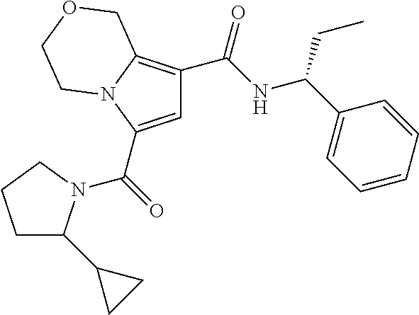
C1=C(C(=O)N2C(C3CC3)CCC2)N2C(=C1C(NC(C1=CC=CC=C1)CC)=O)COCC2
